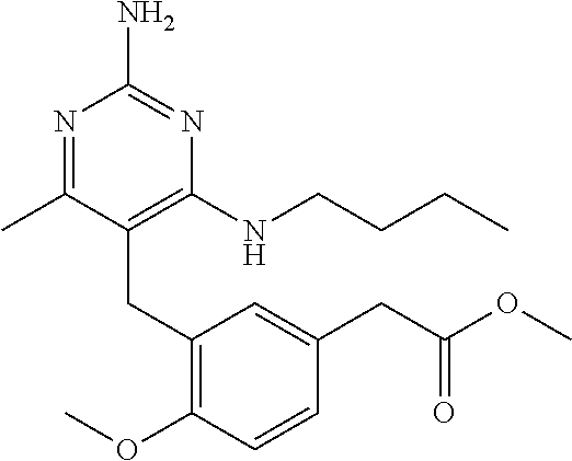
N1=C(C)C(CC2=C(OC)C=CC(CC(OC)=O)=C2)=C(NCCCC)N=C1N
